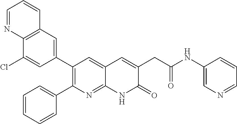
C12=C(C=C(C3=C(C4=CC=CC=C4)N=C4C(=C3)C=C(CC(NC3=CN=CC=C3)=O)C(=O)N4)C=C1Cl)C=CC=N2
